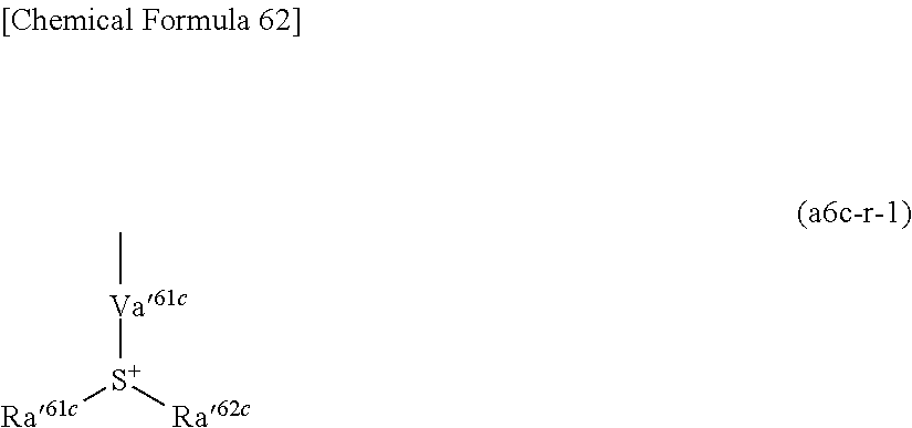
C[Va61c][S+]([Ra61c])[Ra62c]
